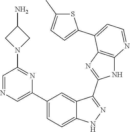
C1(C2=CC=C3C(=C2)C(C2=NC4=C(N2)N=CC=C4C2=CC=C(C)S2)=NN3)=CN=CC(N2CC(N)C2)=N1
